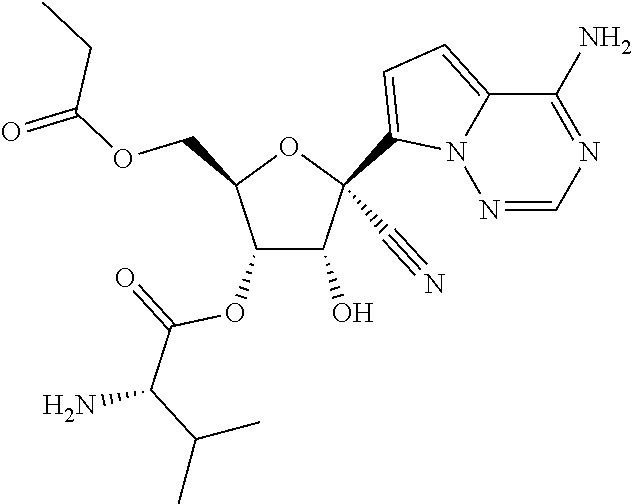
O(CC1C(OC(=O)C(C(C)C)N)C(O)C(C#N)(C2=CC=C3N2N=CN=C3N)O1)C(=O)CC
